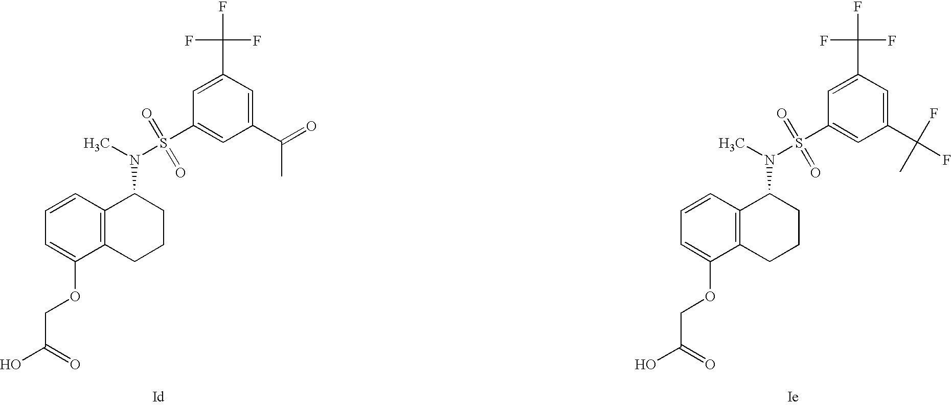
C12=C(C=CC=C1OCC(=O)O)C(N(S(C1=CC(C(C)(F)F)=CC(C(F)(F)F)=C1)(=O)=O)C)CCC2.[Ie].C12=C(C=CC=C1OCC(=O)O)C(N(S(C1=CC(C(C)=O)=CC(C(F)(F)F)=C1)(=O)=O)C)CCC2.[Id]
